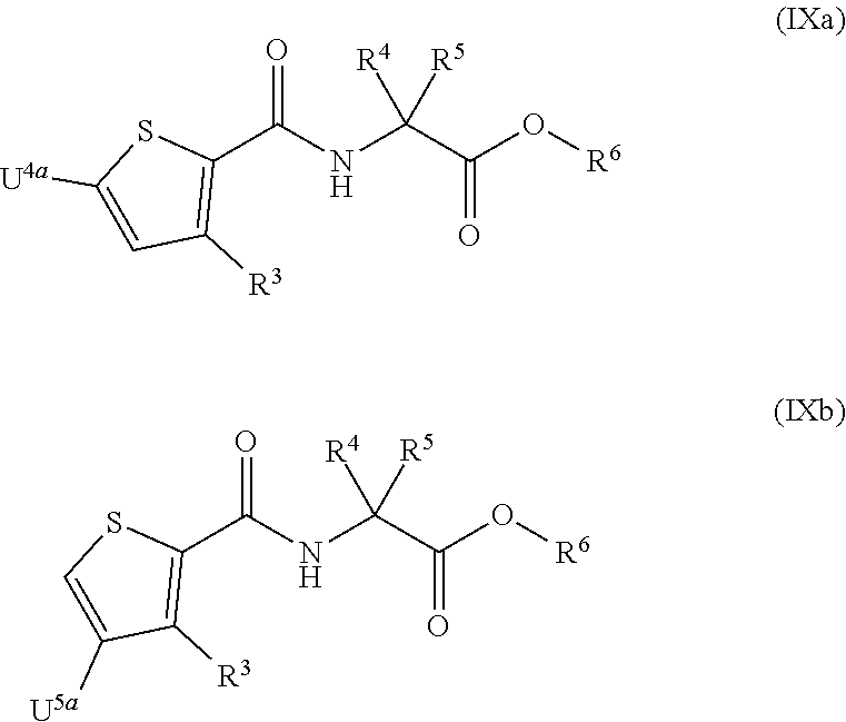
[U4a]C1=CC([R3])=C(C(=O)NC(C(=O)O[R6])([R4])[R5])S1.C1=C([U5a])C([R3])=C(C(=O)NC(C(=O)O[R6])([R4])[R5])S1
